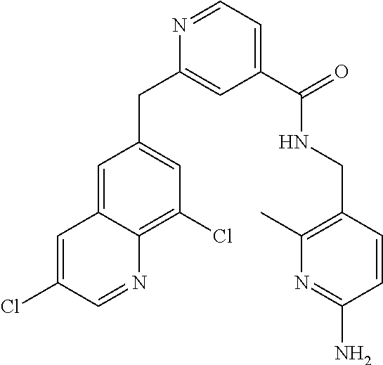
N1=CC=C(C(NCC2=C(C)N=C(N)C=C2)=O)C=C1CC1=CC(Cl)=C2C(=C1)C=C(Cl)C=N2
